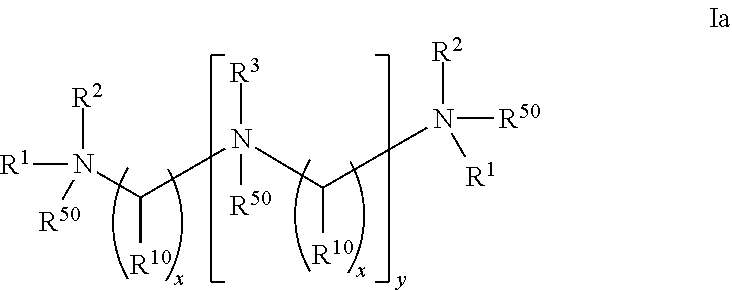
N(C(N([R3])([R50])C(N([R50])([R2])[R1])[R10])[R10])([R1])([R2])[R50]
